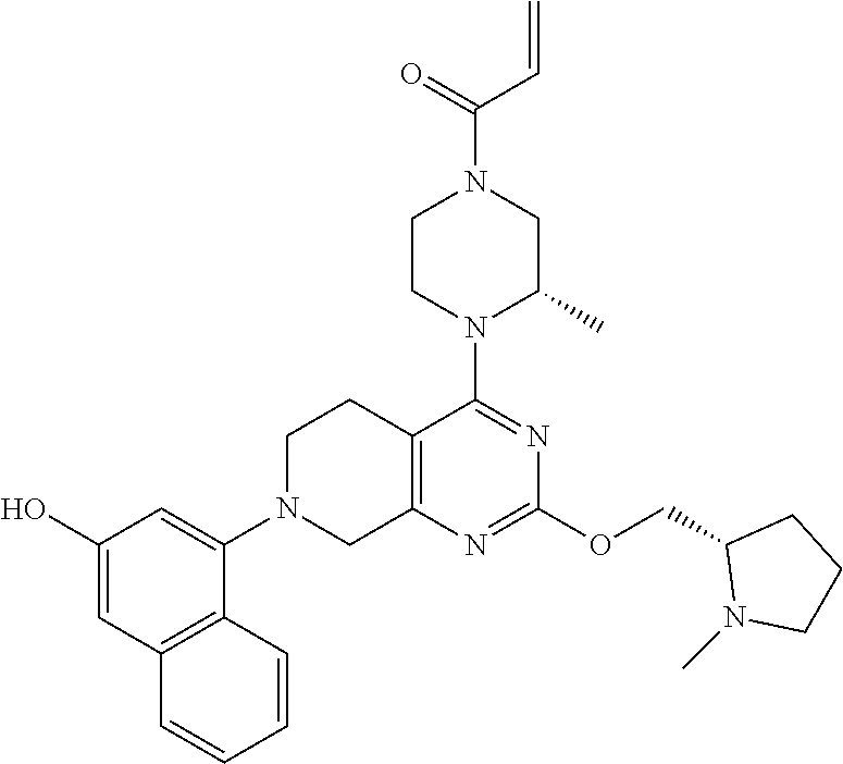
C12=C(N=C(OCC3N(C)CCC3)N=C1N1C(C)CN(C(C=C)=O)CC1)CN(C1=CC(O)=CC3=C1C=CC=C3)CC2
